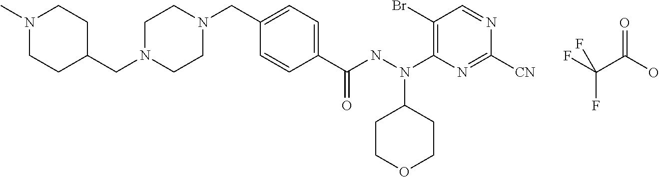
FC(C(O)=O)(F)F.C(N1CCN(CC2=CC=C(C(NN(C3=C(Br)C=NC([CN])=N3)C3CCOCC3)=O)C=C2)CC1)C1CCN(C)CC1
